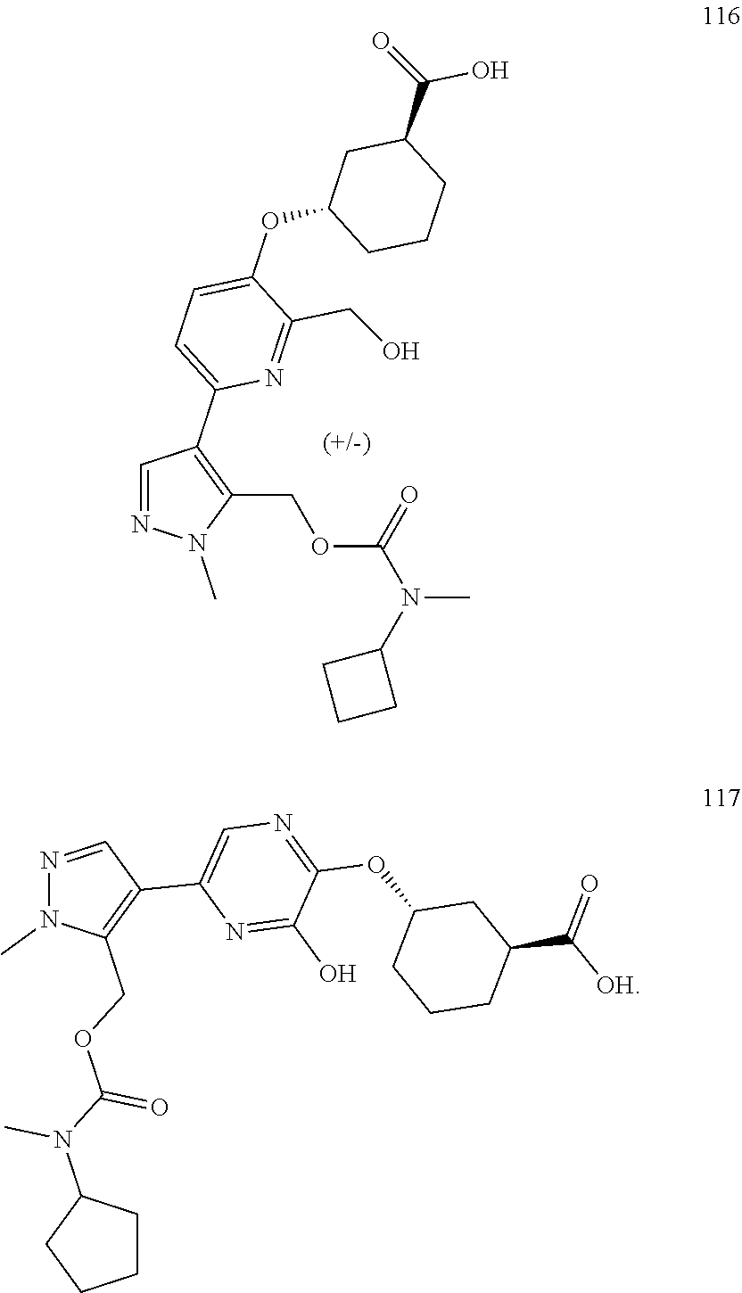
N1=CC(C2=CN=C(OC3CCCC(C(=O)[OH])C3)C(O)=N2)=C(COC(N(C)C2CCCC2)=O)N1C.C1(N(C(OCC2=C(C3=CC=C(OC4CC(C(=O)O)CCC4)C(CO)=N3)C=NN2C)=O)C)CCC1
